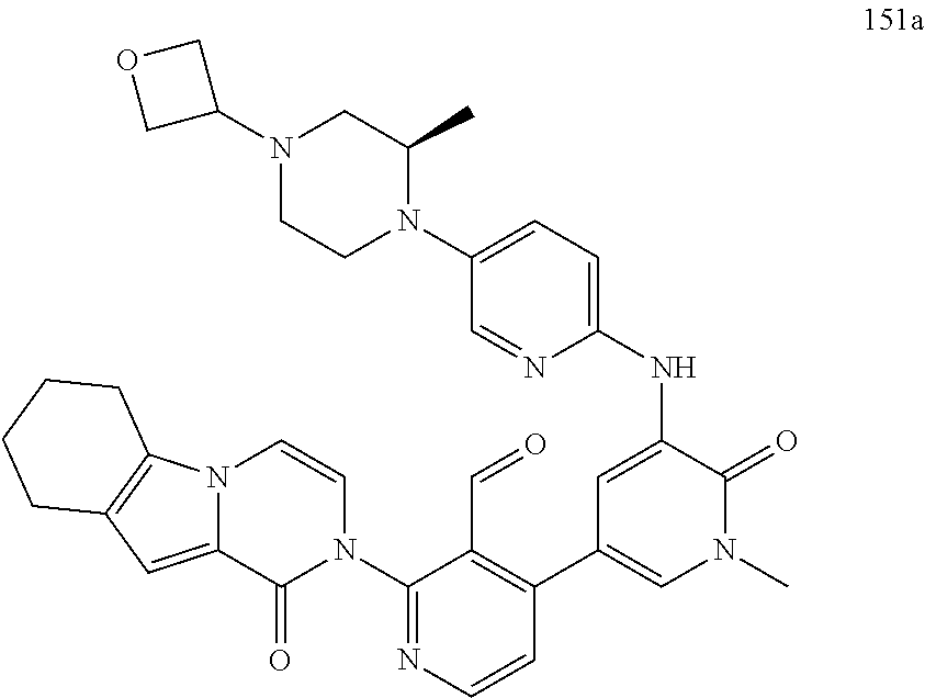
C1(N2C=CN3C(=CC4=C3CCCC4)C2=O)=NC=CC(C2=CN(C)C(=O)C(NC3=CC=C(N4C(C)CN(C5COC5)CC4)C=N3)=C2)=C1C=O
